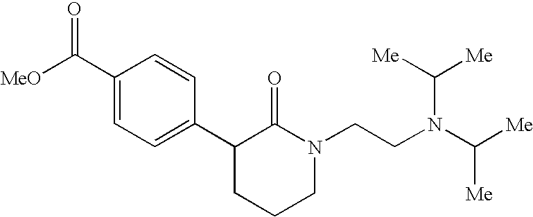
[MeO]C(C1=CC=C(C2CCCN(CCN(C([Me])[Me])C([Me])[Me])C2=O)C=C1)=O
